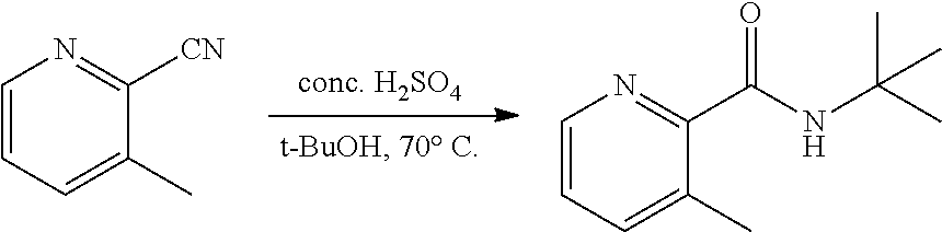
C1=CC=C(C)C([CN])=N1.C1=CC=C(C)C(C(NC(C)(C)C)=O)=N1
